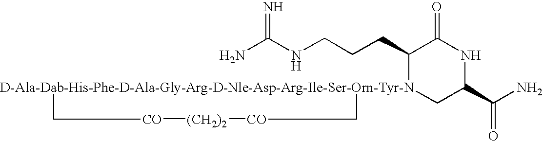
NC(NCCCC1[D-Ala-Dab-His-Phe-D-Ala-Gly-Arg-D-Nle-Asp-Arg-Ile-Ser-Orn-Tyr-N]2(CC(C(N)=O)NC1=O)C[CO][(CH2)2][CO]C2)=N
